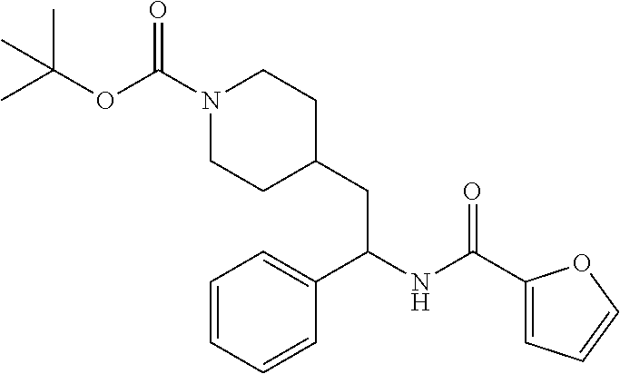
N1(C(OC(C)(C)C)=O)CCC(CC(NC(C2=CC=CO2)=O)C2=CC=CC=C2)CC1
